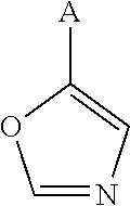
C1=NC=C([A])O1
